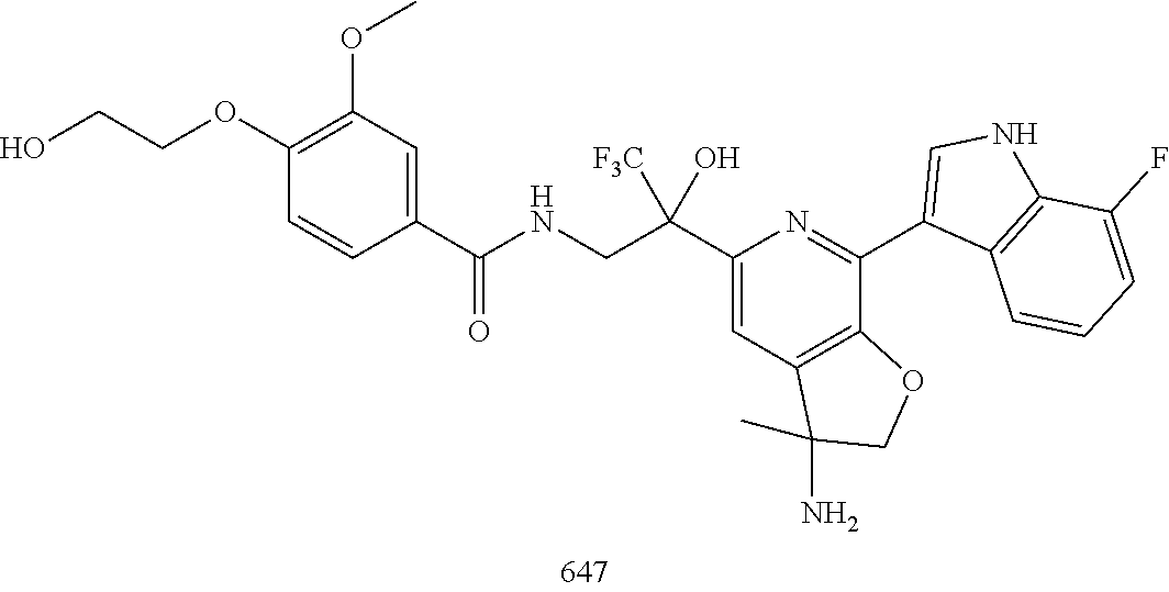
C1(C(CNC(=O)C2=CC(OC)=C(OCCO)C=C2)([F3C])O)=CC2=C(C(C3=CNC4=C3C=CC=C4F)=N1)OCC2(N)C
